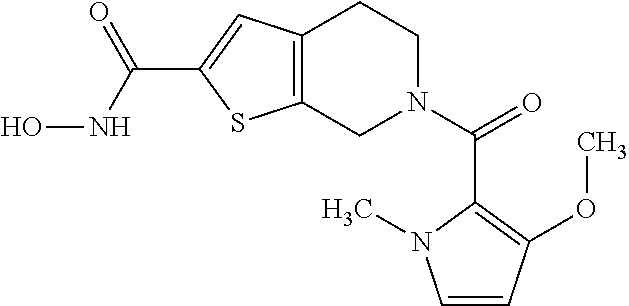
C12=C(CN(C(=O)C3=C(OC)C=CN3C)CC1)SC(C(NO)=O)=C2
